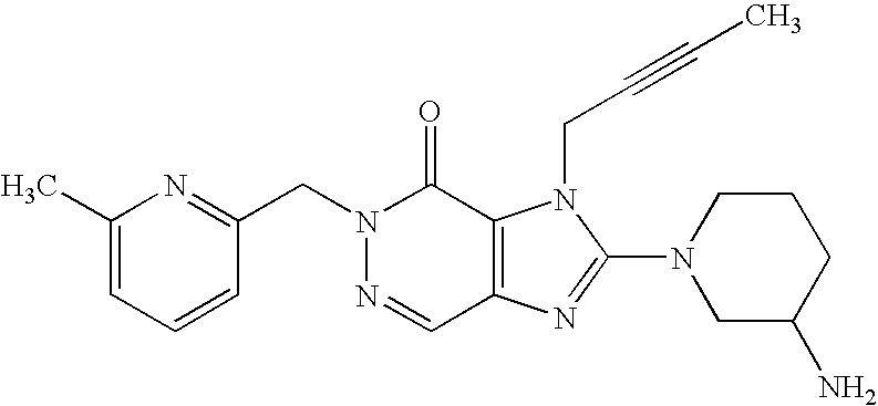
C(N1N=CC2=C(C1=O)N(CC#CC)C(N1CC(N)CCC1)=N2)C1=NC(C)=CC=C1
